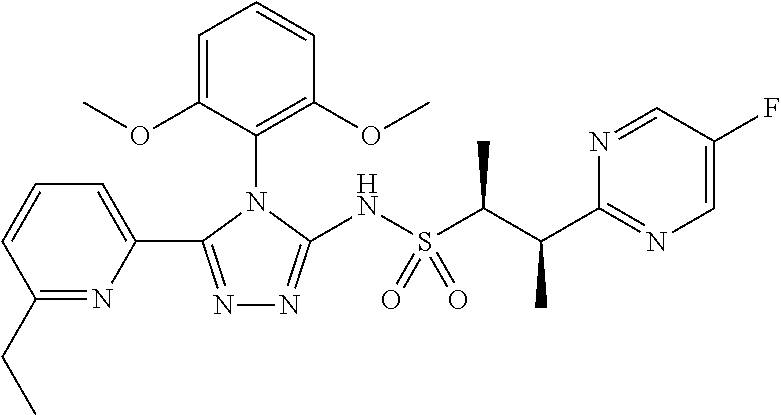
C1=CC=C(C2=NN=C(NS(C(C(C3=NC=C(F)C=N3)C)C)(=O)=O)N2C2=C(OC)C=CC=C2OC)N=C1CC
